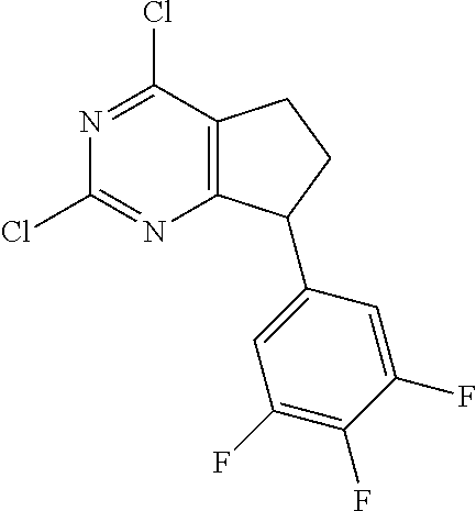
C12=C(C(Cl)=NC(Cl)=N1)CCC2C1=CC(F)=C(F)C(F)=C1
